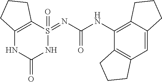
C12=C(C=C3C(=C1NC(=O)N=S1(=O)C4=C(NC(=O)N1)CCC4)CCC3)CCC2
